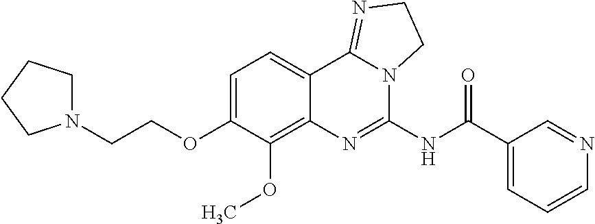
N1(CCOC2=CC=C3C(=C2OC)N=C(NC(C2=CC=CN=C2)=O)N2C3=NCC2)CCCC1
